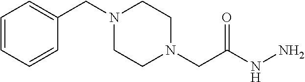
C1=CC=CC(CN2CCN(CC(NN)=O)CC2)=C1
